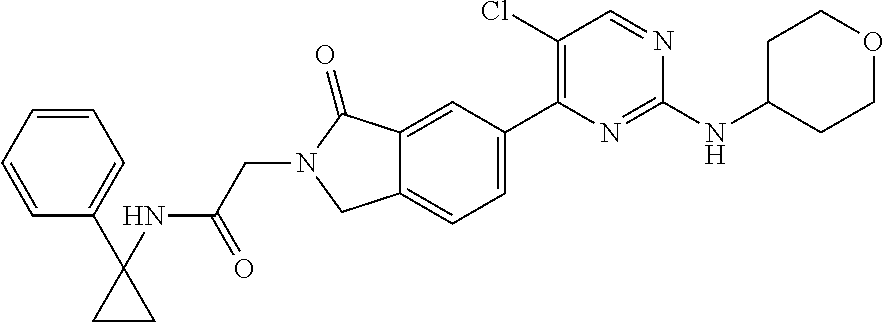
C1(Cl)=C(C2=CC=C3C(=C2)C(=O)N(CC(=O)NC2(C4=CC=CC=C4)CC2)C3)N=C(NC2CCOCC2)N=C1
